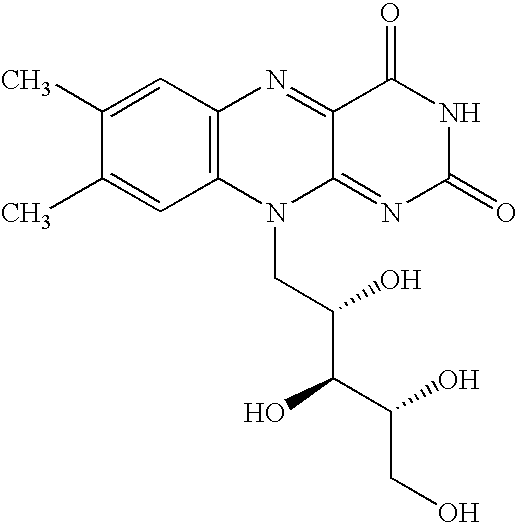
C1=C(C)C(C)=CC2=C1N=C1C(=NC(=O)NC1=O)N2CC(C(C(CO)O)O)O
